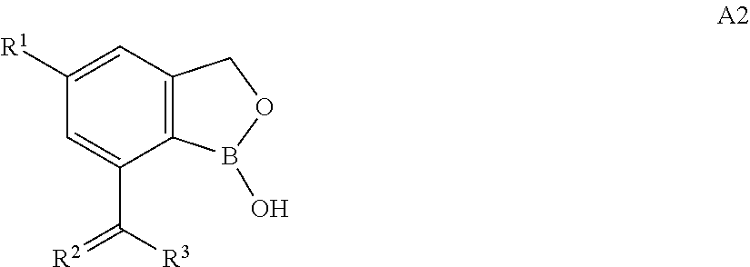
C12=C(C=C([R1])C=C1C([R3])=[R2])COB2O
